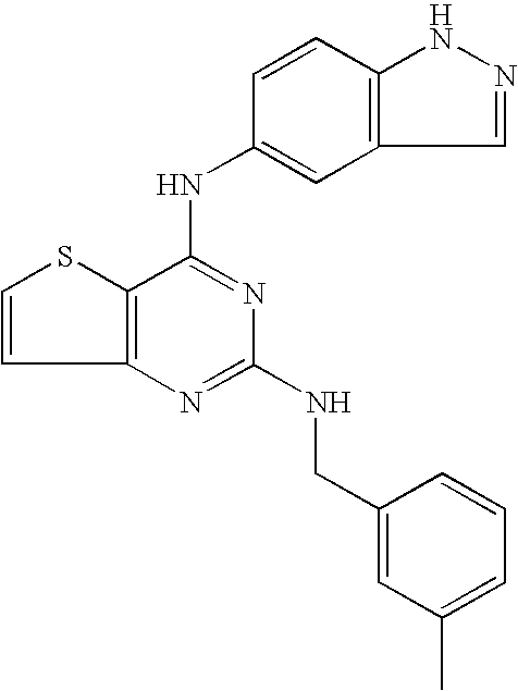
C12=C(C(NC3=CC4=C(C=C3)NN=C4)=NC(NCC3=CC(C)=CC=C3)=N1)SC=C2
